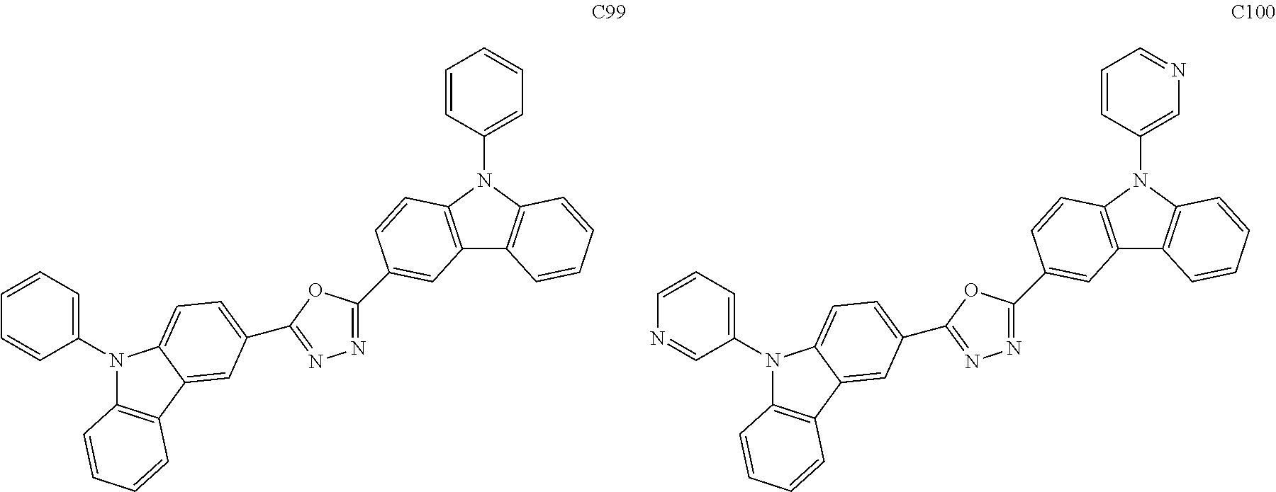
C12=C(C=CC=C1)N(C1=CC=CC=C1)C1=C2C=C(C2=NN=C(C3=CC=C4N(C5=CC=CC=C5)C5=C(C4=C3)C=CC=C5)O2)C=C1.C12=C(C=CC=C1)N(C1=CN=CC=C1)C1=C2C=C(C2=NN=C(C3=CC=C4N(C5=CC=CN=C5)C5=C(C4=C3)C=CC=C5)O2)C=C1
